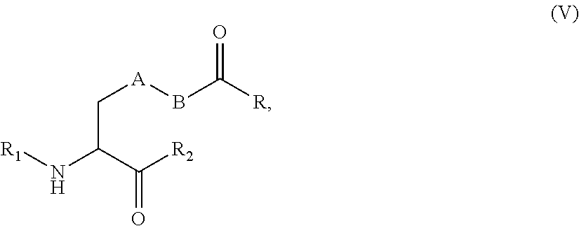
C([A]BC([R])=O)C(C([R2])=O)N[R1]
